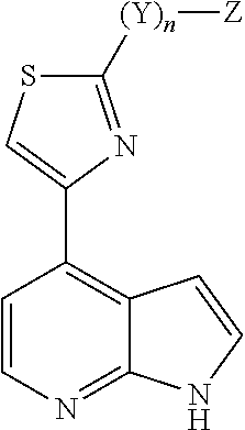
C1=CC(C2=CSC([(Y)n][Z])=N2)=C2C(=N1)NC=C2
